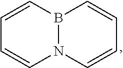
N12B(C=CC=C1)C=CC=C2
